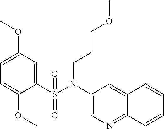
C1=C(OC)C=C(S(N(C2=CN=C3C(=C2)C=CC=C3)CCCOC)(=O)=O)C(OC)=C1
